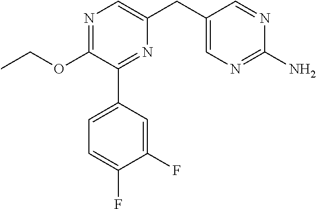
C1(OCC)=NC=C(CC2=CN=C(N)N=C2)N=C1C1=CC=C(F)C(F)=C1
